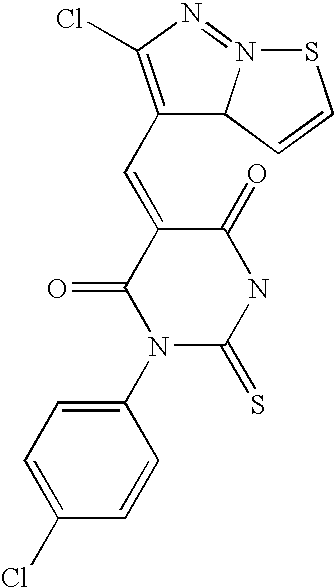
O=C1C(=CC2=C(Cl)N=N3C2C=CS3)C(=O)N(C2=CC=C(Cl)C=C2)C(=S)N1
